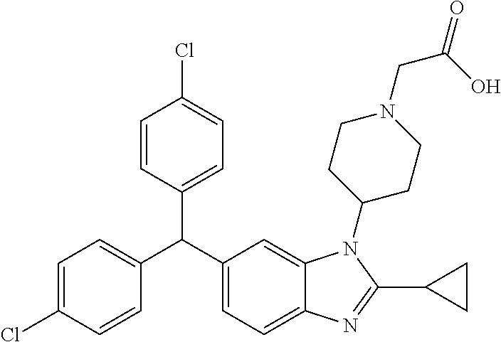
C1=CC(Cl)=CC=C1C(C1=CC=C2C(=C1)N(C1CCN(CC(=O)O)CC1)C(C1CC1)=N2)C1=CC=C(Cl)C=C1
